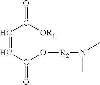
C(C([OR1])=O)=CC(=O)O[R2]N(C)C
